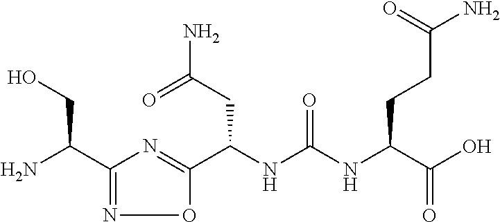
C1(C(N)CO)=NOC(C(NC(NC(C(O)=O)CCC(=O)N)=O)CC(N)=O)=N1
